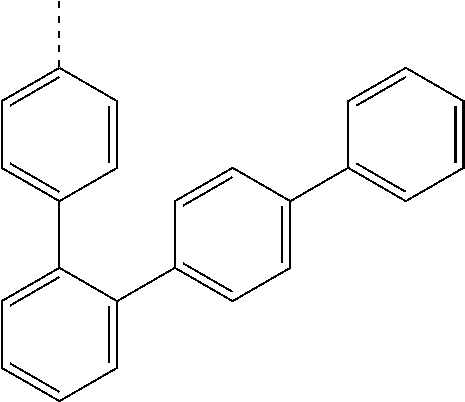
C1(C2=CC=C(C3=CC=CC=C3)C=C2)=CC=CC=C1C1=CC=C(C)C=C1
